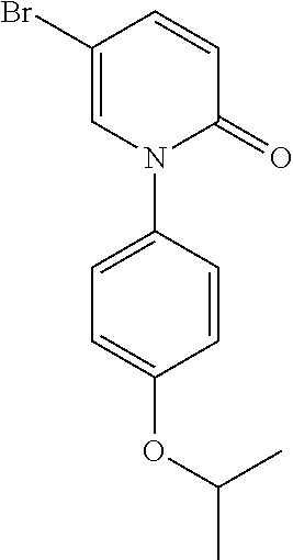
C1=CC(Br)=CN(C2=CC=C(OC(C)C)C=C2)C1=O
